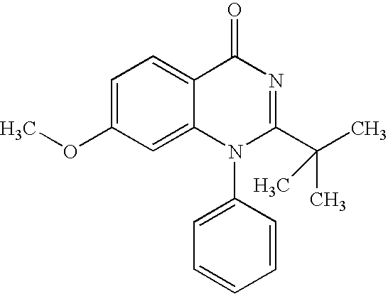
C1=C(OC)C=C2C(=C1)C(=O)N=C(C(C)(C)C)N2C1=CC=CC=C1
